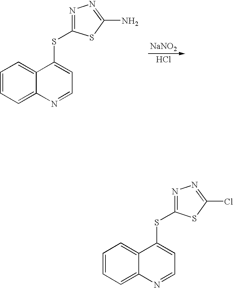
C12=CC=CC=C1N=CC=C2SC1=NN=C(N)S1.[NaNO2].Cl.C12=CC=CC=C1N=CC=C2SC1=NN=C(Cl)S1
